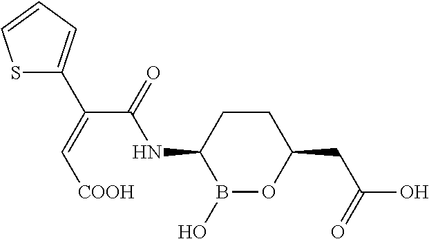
B1(O)OC(CC(O)=O)CCC1NC(C(C1=CC=CS1)=C[COOH])=O
